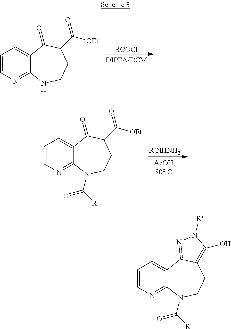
C1=CN=C2C(=C1)C1=NN([R])C(O)=C1CCN2C([R])=O.C1=CN=C2C(=C1)C(=O)C(C(=O)[OEt])CCN2C([R])=O.[RNHNH2].C1=CN=C2C(=C1)C(=O)C(C(=O)[OEt])CCN2.[RCOCl]
